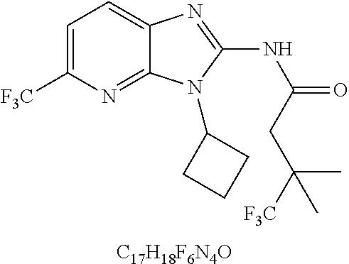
C1=C([F3C])N=C2C(=C1)N=C(NC(=O)CC([F3C])(C)C)N2C1CCC1.[C17H18F6N4O]
